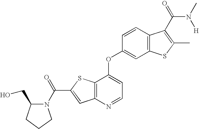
C(C1=CC2=C(S1)C(OC1=CC3=C(C=C1)C(C(N([H])C)=O)=C(C)S3)=CC=N2)(N1C(CO)CCC1)=O
